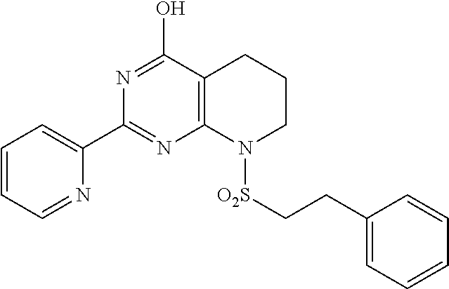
C1=CC=NC(C2=NC3=C(C(O)=N2)CCCN3[O2S]CCC2=CC=CC=C2)=C1
